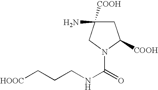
C1C(N)([COOH])CN(C(NCCC[HOOC])=O)C1[COOH]
